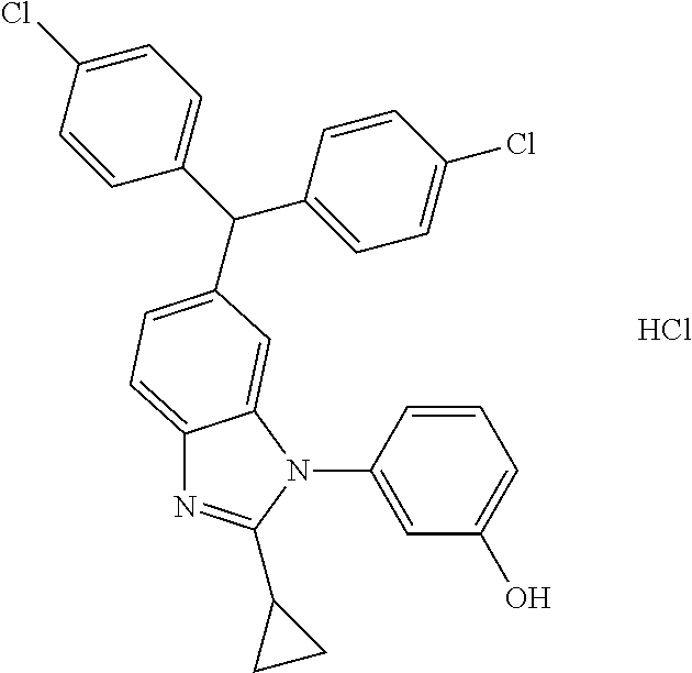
C1(N2C3=CC(C(C4=CC=C(Cl)C=C4)C4=CC=C(Cl)C=C4)=CC=C3N=C2C2CC2)=CC(O)=CC=C1.Cl
